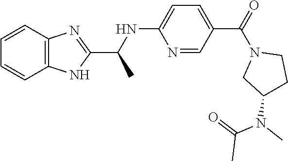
N1=CC(C(=O)N2CC(N(C)C(=O)C)CC2)=CC=C1NC(C)C1=NC2=C(N1)C=CC=C2
